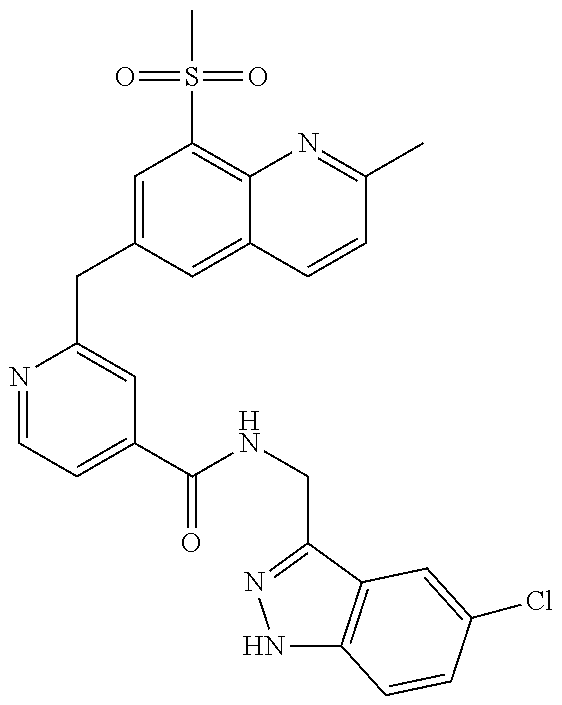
N1=CC=C(C(NCC2=NNC3=C2C=C(Cl)C=C3)=O)C=C1CC1=CC(S(=O)(=O)C)=C2C(=C1)C=CC(C)=N2
